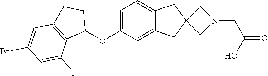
C1=C(OC2CCC3=C2C(F)=CC(Br)=C3)C=C2C(=C1)CC1(C2)CN(CC(=O)O)C1
